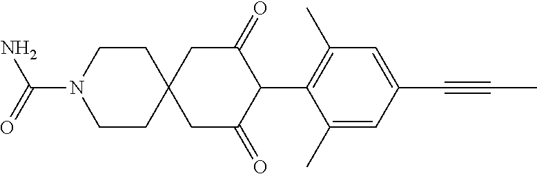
C1CN(C(=O)N)CCC12CC(=O)C(C1=C(C)C=C(C#CC)C=C1C)C(=O)C2
